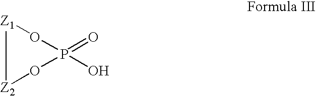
[Z1]1OP(=O)(O)O[Z2]1
